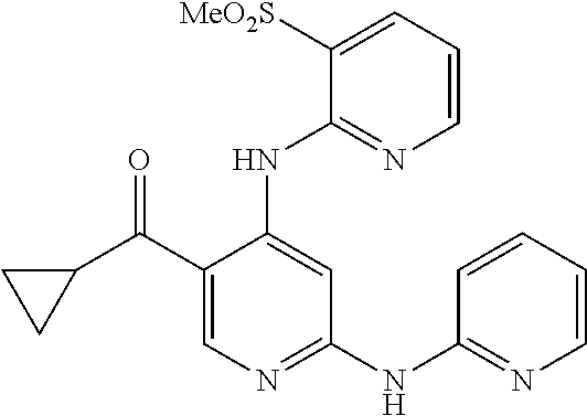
C1(C(C2CC2)=O)=CN=C(NC2=NC=CC=C2)C=C1NC1=NC=CC=C1[MeO2S]
